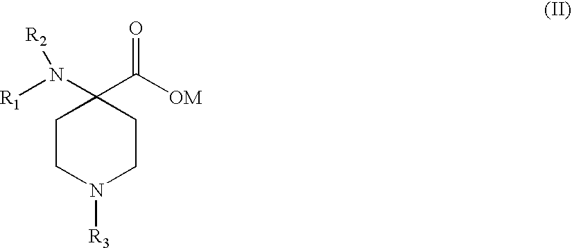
C1CN([R3])CCC1(N([R1])[R2])C(=O)[OM]
